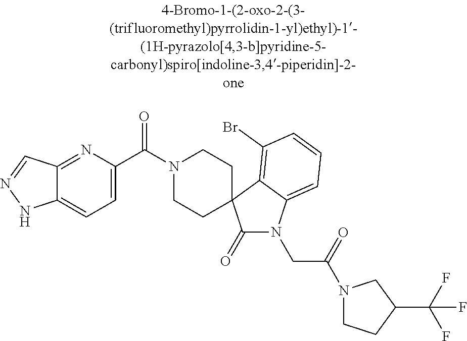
N1(C(C2=CC=C3C(=N2)C=NN3)=O)CCC2(CC1)C(=O)N(CC(=O)N1CCC(C(F)(F)F)C1)C1=CC=CC(Br)=C12
